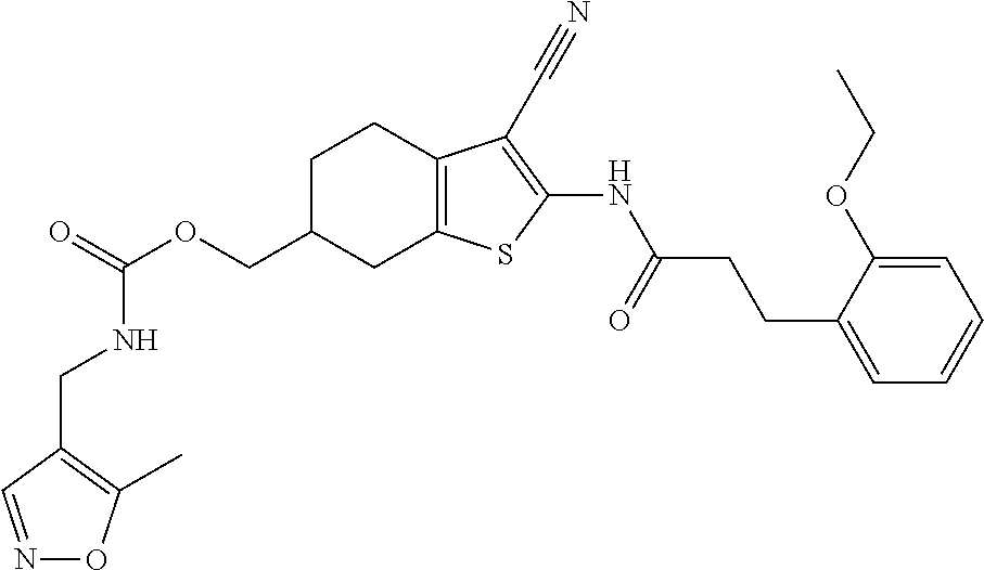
O(CC1CC2=C(CC1)C(C#N)=C(NC(CCC1=CC=CC=C1OCC)=O)S2)C(NCC1=C(C)ON=C1)=O
